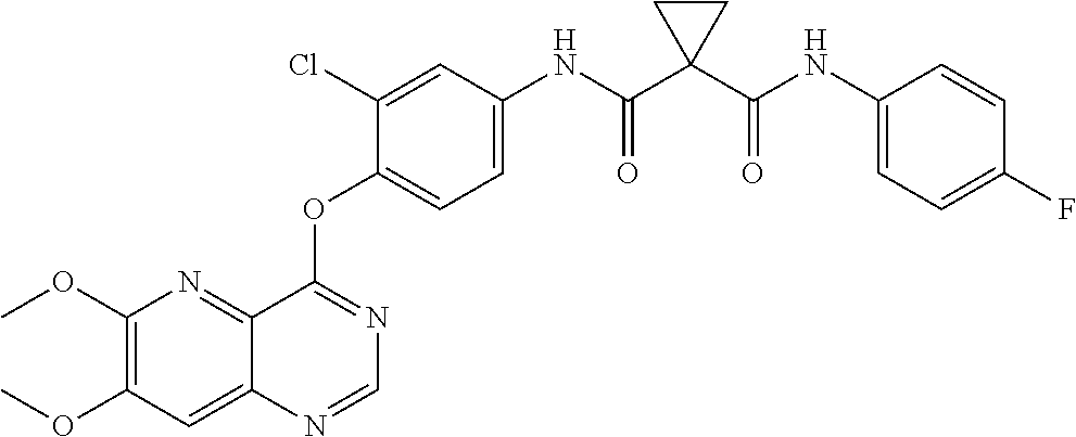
C12=NC(OC)=C(OC)C=C1N=CN=C2OC1=CC=C(NC(C2(C(NC3=CC=C(F)C=C3)=O)CC2)=O)C=C1Cl
